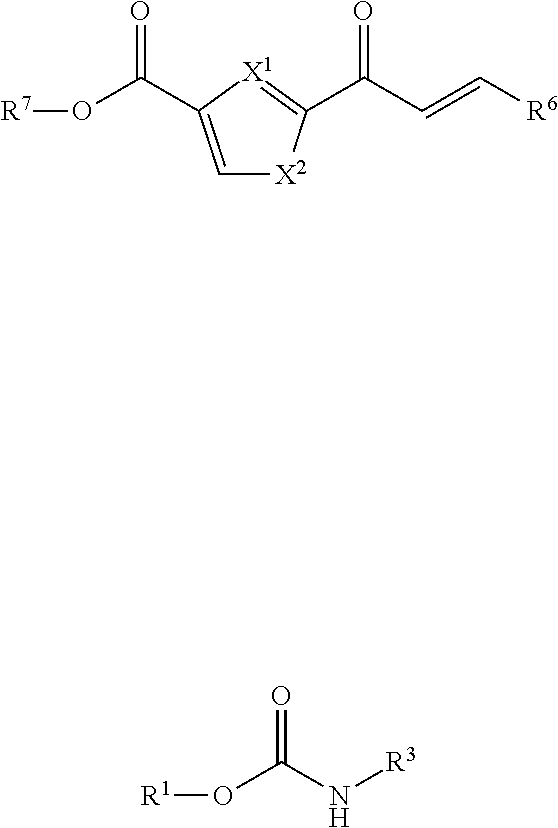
C1=C(C(O[R7])=O)[X1]=C(C(C=C[R6])=O)[X2]1.O(C(N[R3])=O)[R1]
